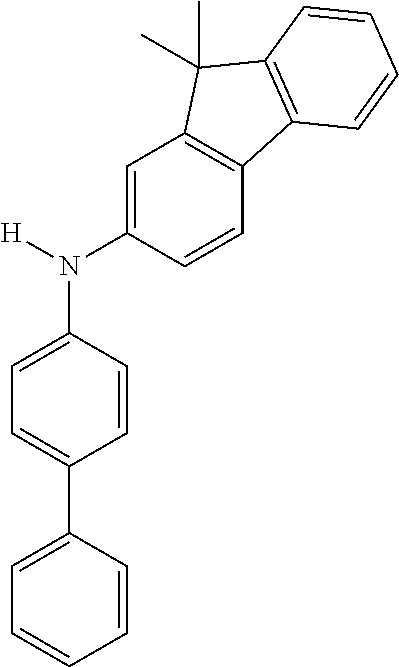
C1=CC(N([H])C2=CC3=C(C=C2)C2=C(C3(C)C)C=CC=C2)=CC=C1C1=CC=CC=C1
